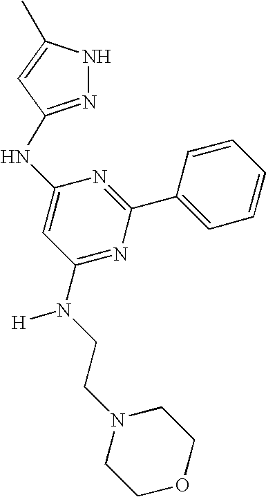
N1N=C(NC2=CC(N(CCN3CCOCC3)[H])=NC(C3=CC=CC=C3)=N2)C=C1C
